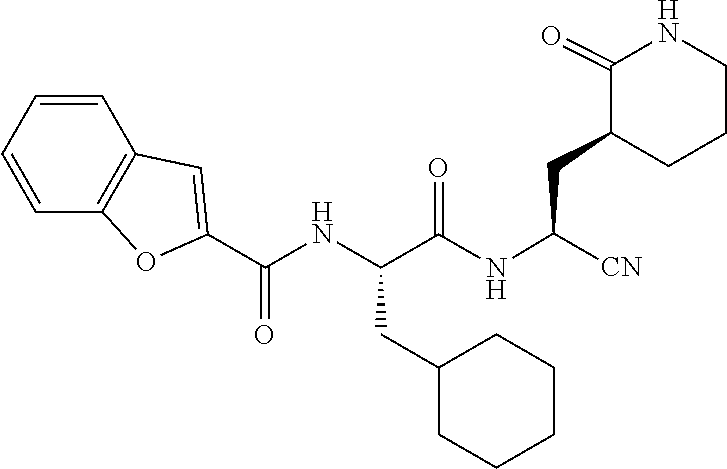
N(C(=O)C1=CC2=C(O1)C=CC=C2)C(C(=O)NC(CC1C(=O)NCCC1)[CN])CC1CCCCC1
